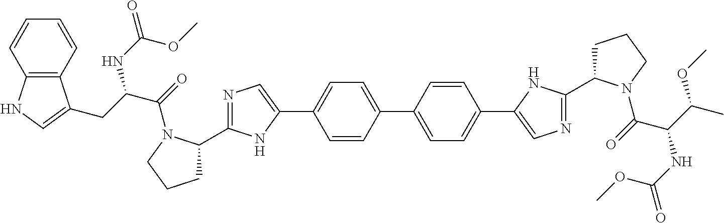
C1=CC(C2=CC=C(C3=CN=C(C4CCCN4C(=O)C(C(OC)C)NC(=O)OC)N3)C=C2)=CC=C1C1=CN=C(C2CCCN2C(=O)C(CC2=CNC3=C2C=CC=C3)NC(OC)=O)N1
